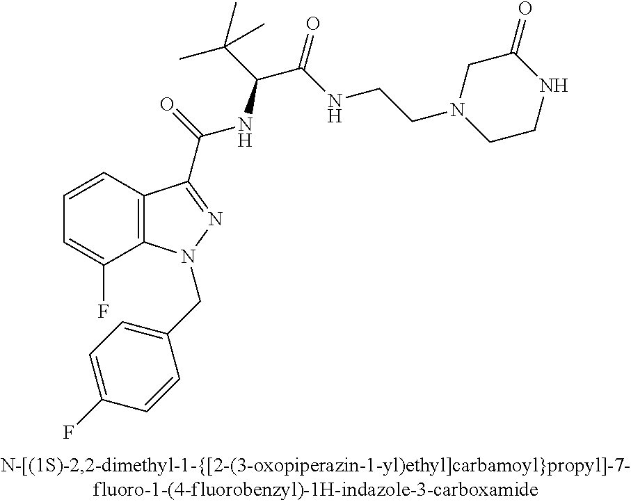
C1=CC2=C(C(F)=C1)N(CC1=CC=C(F)C=C1)N=C2C(=O)NC(C(C)(C)C)C(=O)NCCN1CCNC(=O)C1
